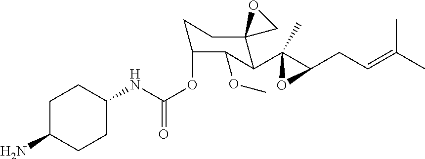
C1C(N)CCC(NC(OC2CCC3(C(C4(C)C(CC=C(C)C)O4)C2OC)CO3)=O)C1
